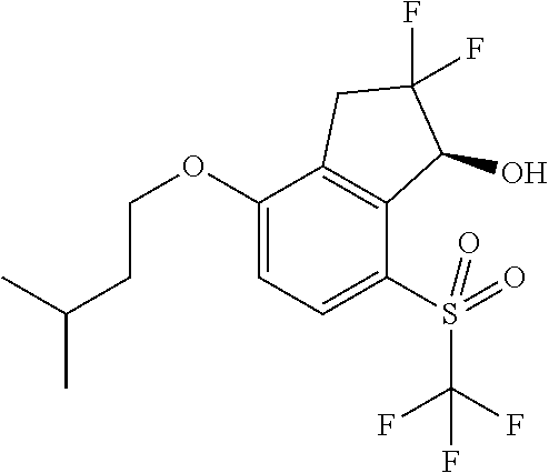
C1(OCCC(C)C)=CC=C(S(C(F)(F)F)(=O)=O)C2=C1CC(F)(F)C2O
